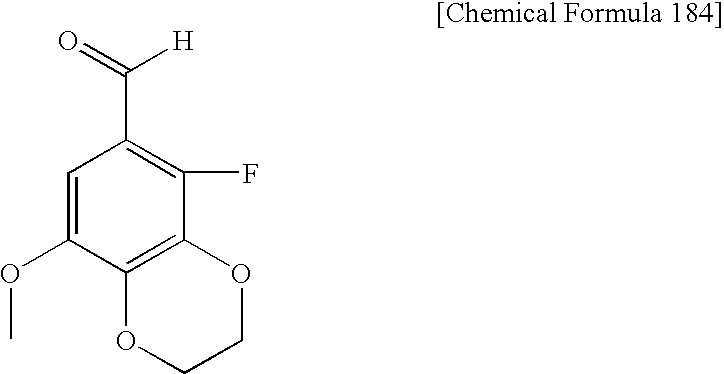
C1=C(OC)C2=C(C(F)=C1C(=O)[H])OCCO2
